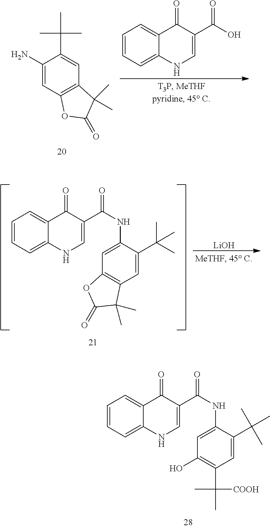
C1=CC=C2C(=C1)C(=O)C(C(NC1=CC(O)=C(C(C)(C)[COOH])C=C1C(C)(C)C)=O)=CN2.C1(N)=CC2=C(C=C1C(C)(C)C)C(C)(C)C(=O)O2.C1=CC=C2C(=C1)C(=O)C(C(O)=O)=CN2.C1=CC=C2C(=C1)C(=O)C(C(NC1=CC3=C(C=C1C(C)(C)C)C(C)(C)C(=O)O3)=O)=CN2.[LiOH]
